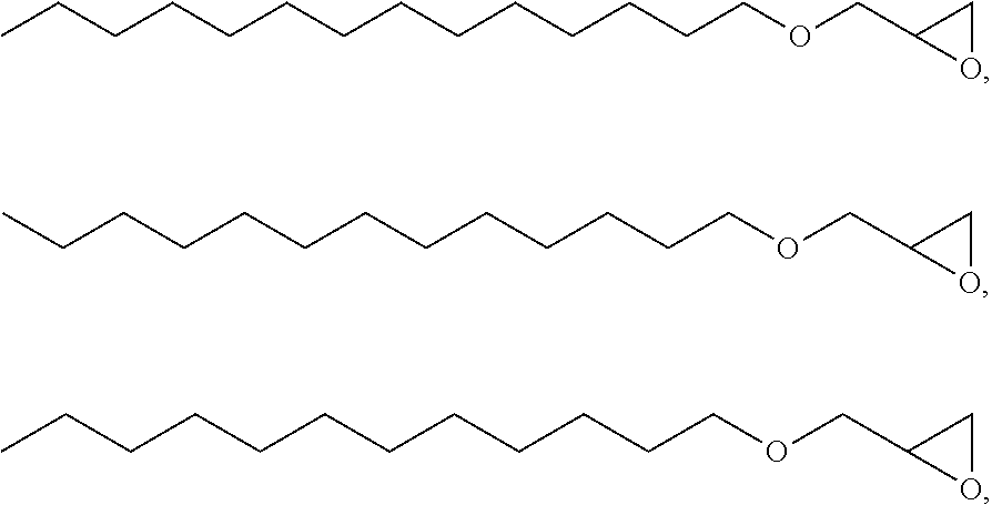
CCCCCCCCCCCCCCOCC1OC1.CCCCCCCCCCCCCOCC1OC1.CCCCCCCCCCCCOCC1OC1
